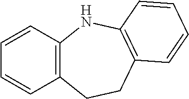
C1=CC2=C(C=C1)CCC1=C(N2)C=CC=C1
